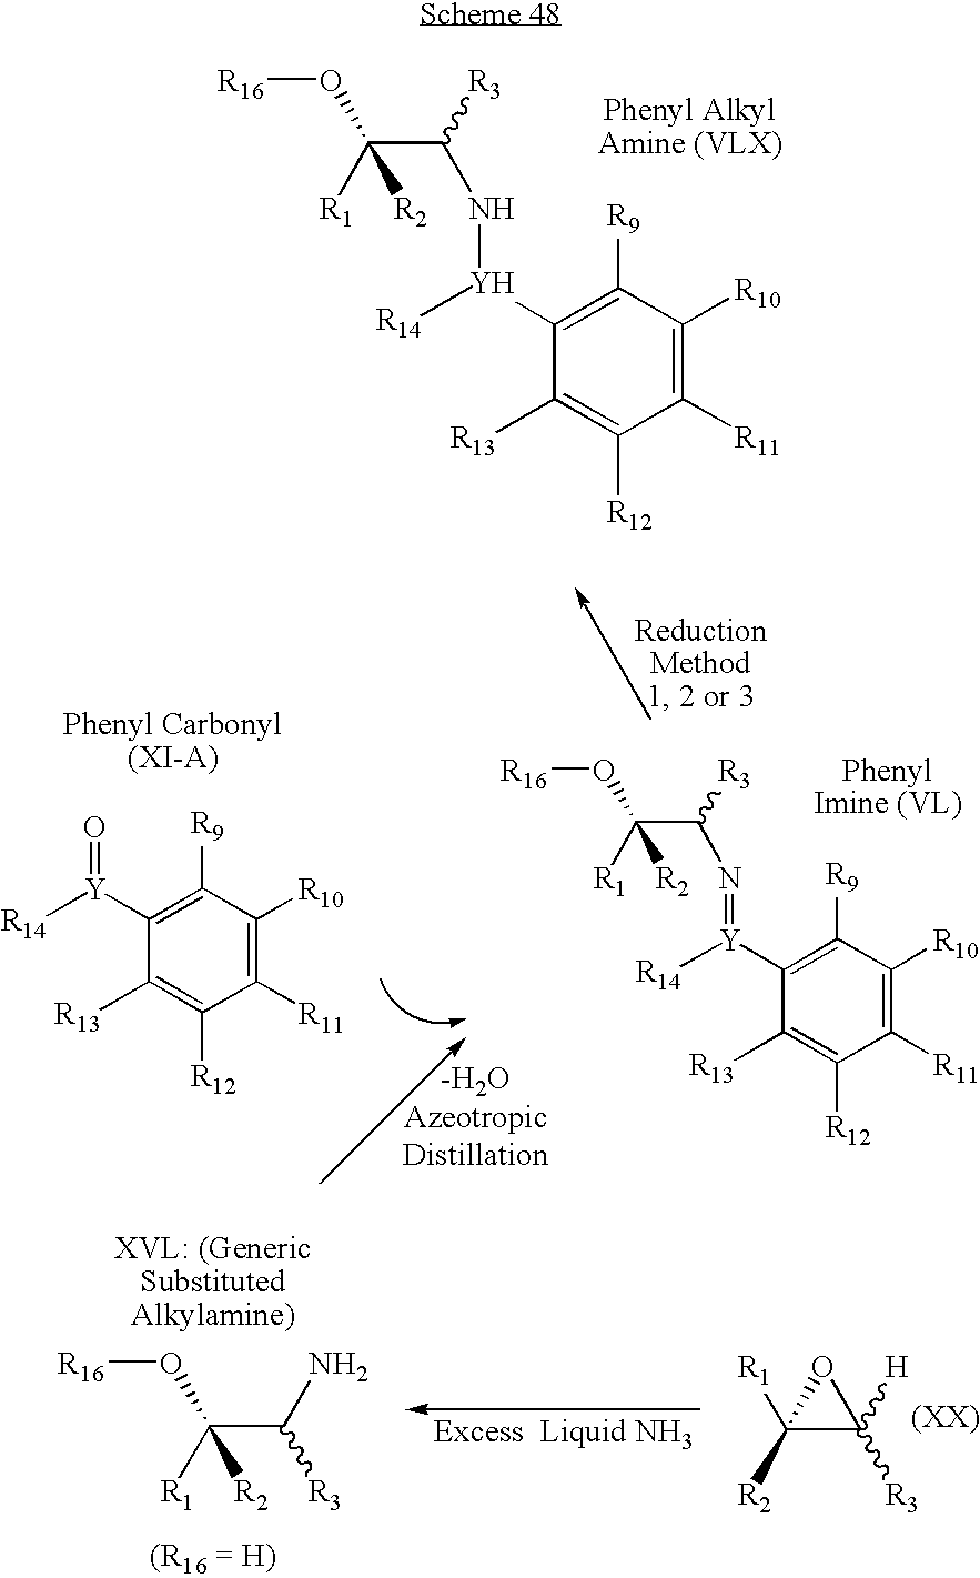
C(C([R3])N[Y]([R14])C1=C([R9])C([R10])=C([R11])C([R12])=C1[R13])([R1])(O[R16])[R2].C1([R2])([R1])C([R3])([H])O1.C(C([R3])N)([R1])(O[R16])[R2].C(C([R3])N=[Y]([R14])C1=C([R9])C([R10])=C([R11])C([R12])=C1[R13])([R1])(O[R16])[R2].[R14][Y](C1=C([R9])C([R10])=C([R11])C([R12])=C1[R13])=O
